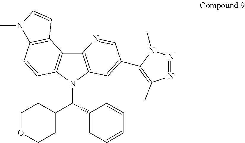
C12=C(C=C(C3=C(C)N=NN3C)C=N1)N(C(C1CCOCC1)C1=CC=CC=C1)C1=C2C2=C(C=C1)N(C)C=C2
